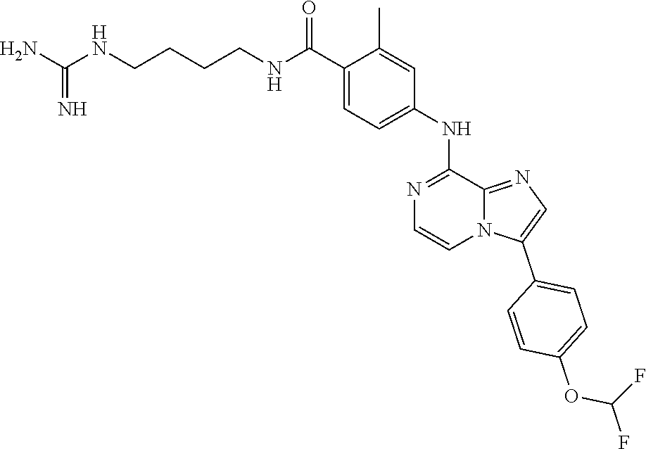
C1=CN=C(NC2=CC=C(C(NCCCCNC(N)=N)=O)C(C)=C2)C2=NC=C(C3=CC=C(OC(F)F)C=C3)N12
